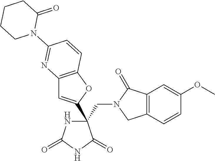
C(C1(C2=CC3=C(O2)C=CC(N2C(=O)CCCC2)=N3)NC(=O)NC1=O)N1CC2=C(C1=O)C=C(OC)C=C2
